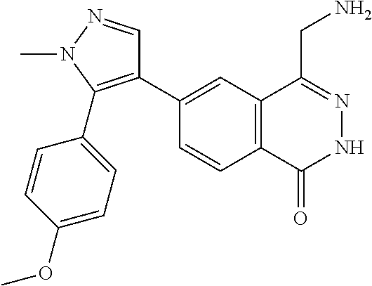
C1(C2=C(C3=CC=C(OC)C=C3)N(C)N=C2)=CC2=C(C=C1)C(=O)NN=C2CN
